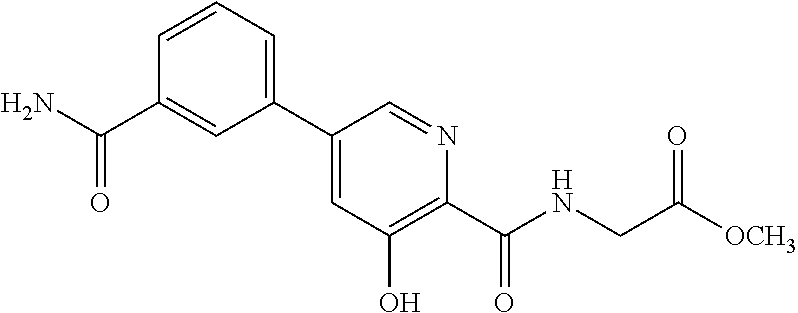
C1(C2=CC=CC(C(N)=O)=C2)=CC(O)=C(C(=O)NCC([OCH3])=O)N=C1
